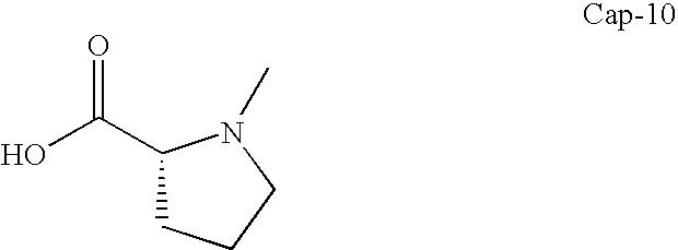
C1(C(O)=O)CCCN1C
